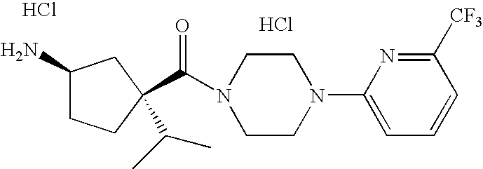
C1(N)CCC(C(N2CCN(C3=CC=CC([CF3])=N3)CC2)=O)(C(C)C)C1.Cl.Cl
